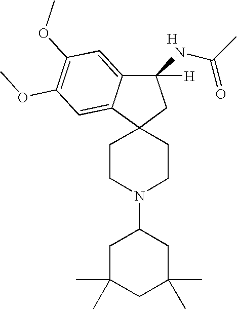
C1CN(C2CC(C)(C)CC(C)(C)C2)CCC12CC(NC(C)=O)([H])C1=CC(OC)=C(OC)C=C21.[H]
